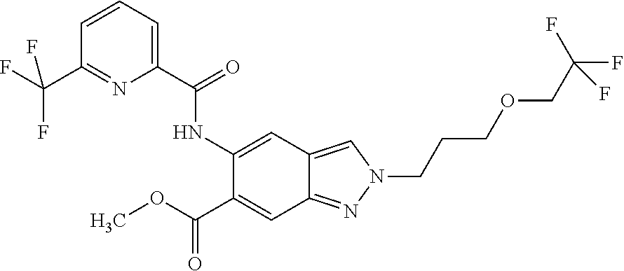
C1=CC=C(C(NC2=CC3=CN(CCCOCC(F)(F)F)N=C3C=C2C(=O)OC)=O)N=C1C(F)(F)F
